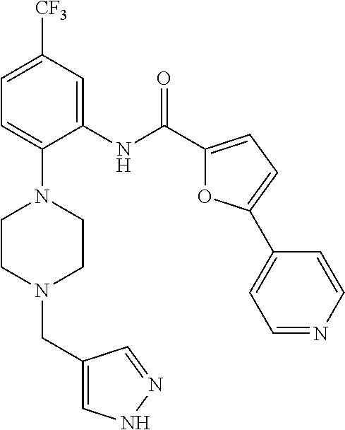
C1=C([CF3])C=C(NC(C2=CC=C(C3=CC=NC=C3)O2)=O)C(N2CCN(CC3=CNN=C3)CC2)=C1
